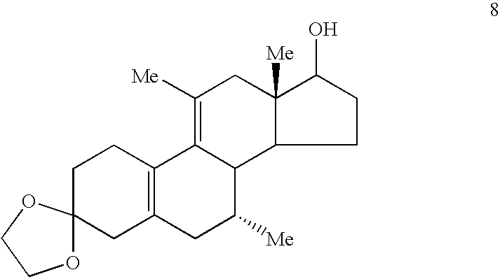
C1CC2=C(CC13OCCO3)CC([Me])C1C2=C([Me])CC2([Me])C1CCC2O
